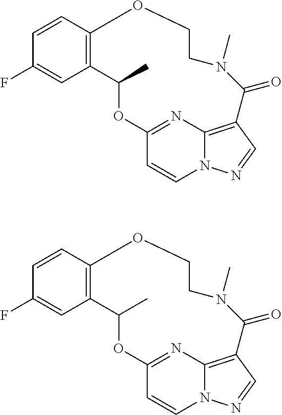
C12=C(C=CC(F)=C1)OCCN(C)C(=O)C1=C3N(C=CC(=N3)OC2C)N=C1.C12=C(C=CC(F)=C1)OCCN(C)C(=O)C1=C3N(C=CC(=N3)OC2C)N=C1
